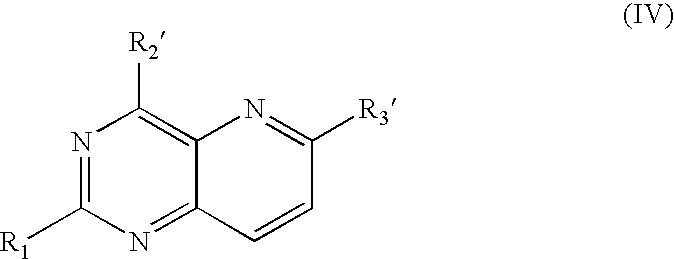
N1=C([R1])N=C2C(=C1[R2])N=C([R3])C=C2
